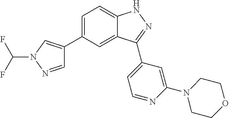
C1=C(C2=CN(C(F)F)N=C2)C=C2C(=C1)NN=C2C1=CC=NC(N2CCOCC2)=C1
